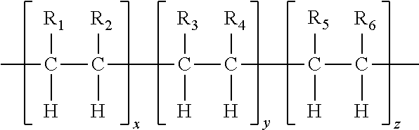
CC(C([R2])(C(C([R4])(C(C(C)([R6])[H])([R5])[H])[H])([R3])[H])[H])([R1])[H]
